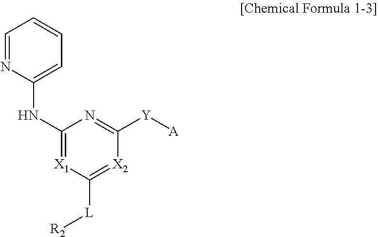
C1(NC2=CC=CC=N2)=[X1]C([L][R2])=[X2]C([Y][A])=N1
